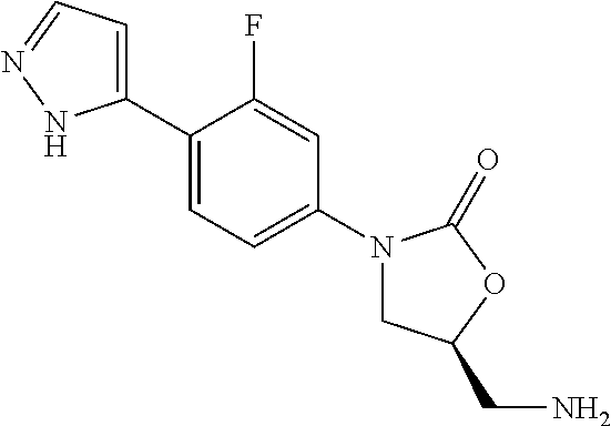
C1=C(C2=CC=C(N3CC(CN)OC3=O)C=C2F)NN=C1
